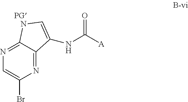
C1=C(Br)N=C2C(=N1)NC=C2NC([A])=O
